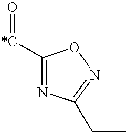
C1([*C]=O)=NC(CC)=NO1
